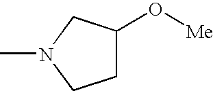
C1(O[Me])CCN(C)C1
